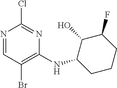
N1=CC(Br)=C(NC2CCCC(F)C2O)N=C1Cl
